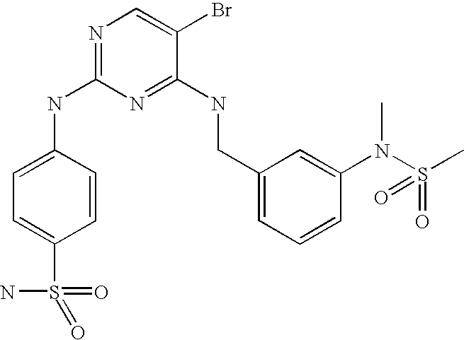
C1(CNC2=NC(NC3=CC=C(S(=O)(=O)N)C=C3)=NC=C2Br)=CC=CC(N(S(C)(=O)=O)C)=C1
